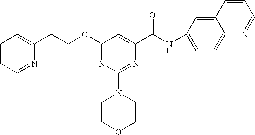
O(C1=NC(N2CCOCC2)=NC(C(NC2=CC=C3C(=C2)C=CC=N3)=O)=C1)CCC1=CC=CC=N1
